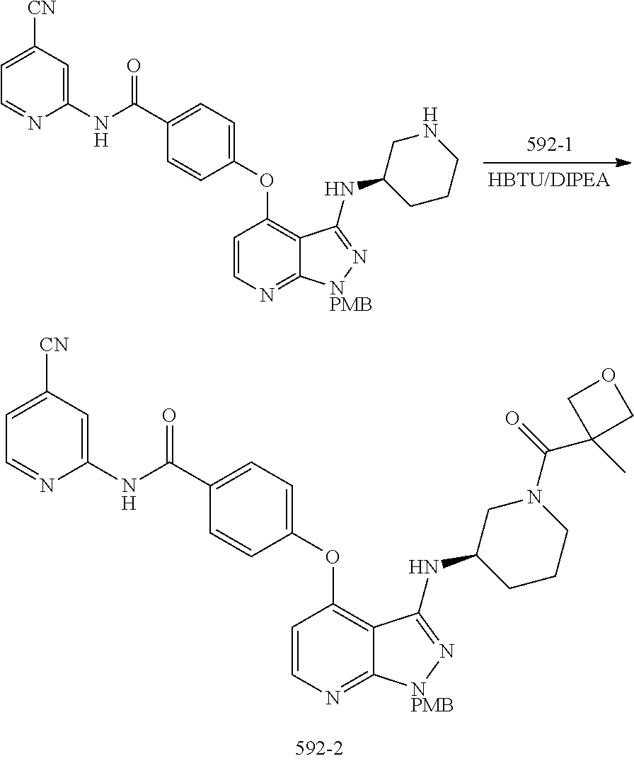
C1=CN=C2C(=C1OC1=CC=C(C(NC3=CC([CN])=CC=N3)=O)C=C1)C(NC1CCCNC1)=N[NPMB]2.C1=CN=C2C(=C1OC1=CC=C(C(NC3=CC([CN])=CC=N3)=O)C=C1)C(NC1CCCN(C(=O)C3(C)COC3)C1)=N[NPMB]2
